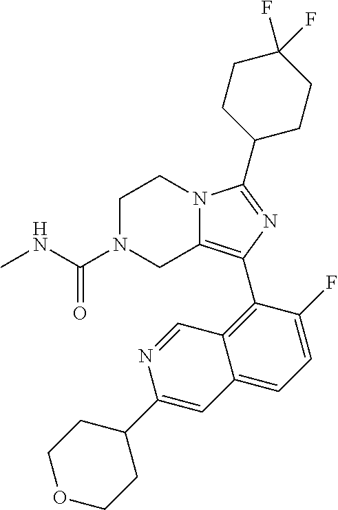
C1N(C(NC)=O)CC2=C(C3=C4C(=CC=C3F)C=C(C3CCOCC3)N=C4)N=C(C3CCC(F)(F)CC3)N2C1
